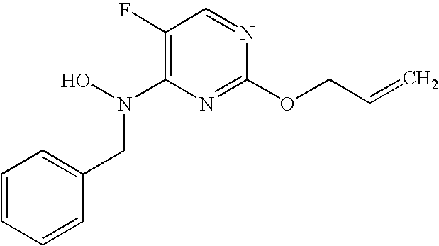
N(C1=C(F)C=NC(OCC=C)=N1)(O)CC1=CC=CC=C1
